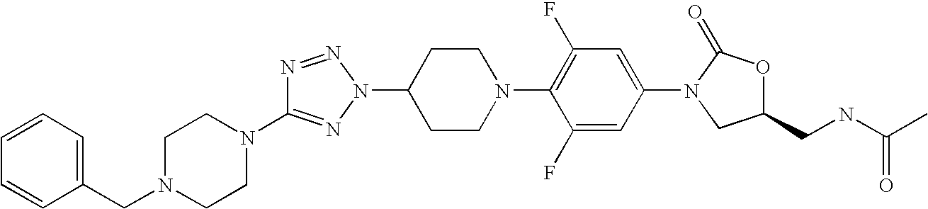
N1=NN(C2CCN(C3=C(F)C=C(N4CC(CNC(C)=O)OC4=O)C=C3F)CC2)N=C1N1CCN(CC2=CC=CC=C2)CC1
